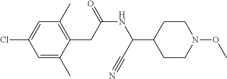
C1=C(Cl)C=C(C)C(CC(NC(C2CCN(OC)CC2)C#N)=O)=C1C
